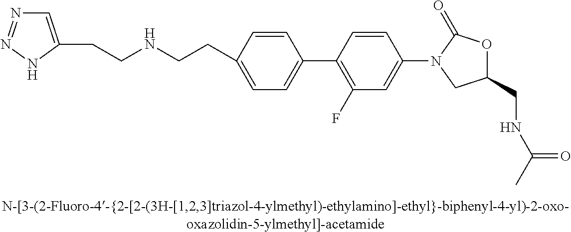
N(CCC1=CC=C(C2=C(F)C=C(N3CC(CNC(C)=O)OC3=O)C=C2)C=C1)CCC1=CN=NN1
